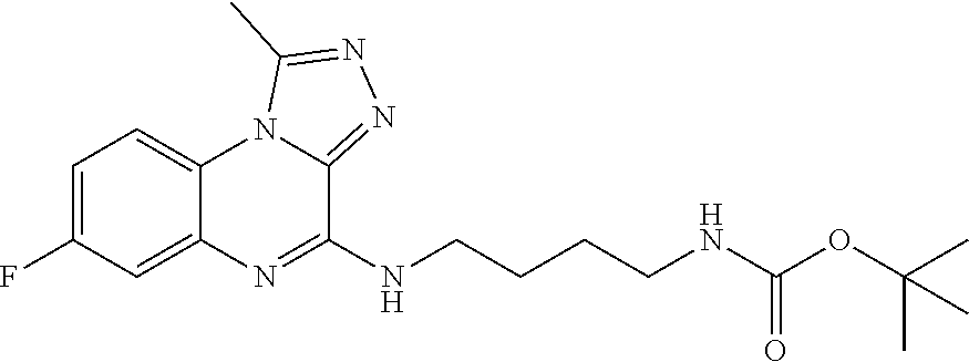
C1=C(F)C=C2C(=C1)N1C(=NN=C1C)C(NCCCCNC(=O)OC(C)(C)C)=N2
